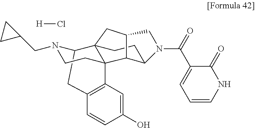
C1C2N(CC3CC3)CCC3(C4=C1C=CC(O)=C4)C21CC2C3C(CC1)N(C(=O)C1=CC=CNC1=O)C2.[H]Cl
